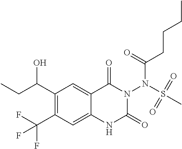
C1(C(O)CC)=C(C(F)(F)F)C=C2C(=C1)C(=O)N(N(C(=O)CCCC)S(C)(=O)=O)C(=O)N2
